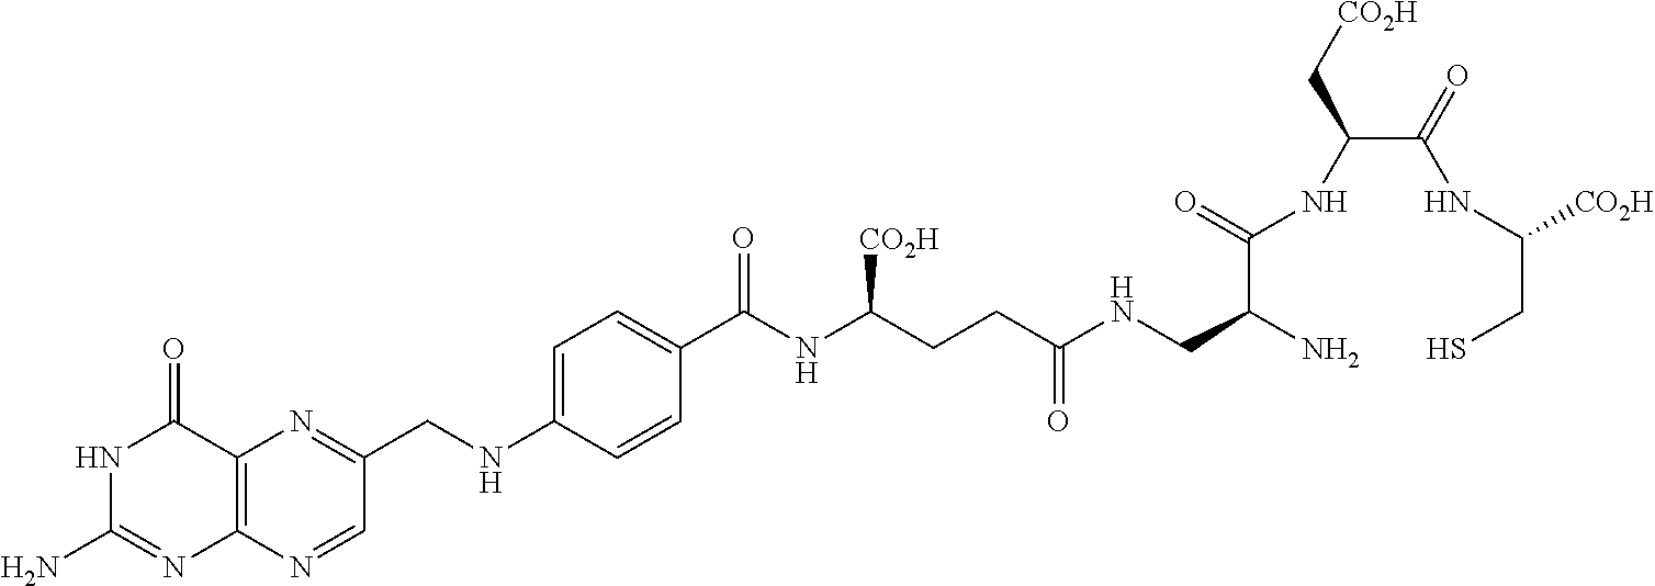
N1C(N)=NC2=C(C1=O)N=C(CNC1=CC=C(C(NC(CCC(NCC(C(=O)NC(C(=O)NC(CS)[CO2H])C[CO2H])N)=O)[CO2H])=O)C=C1)C=N2
